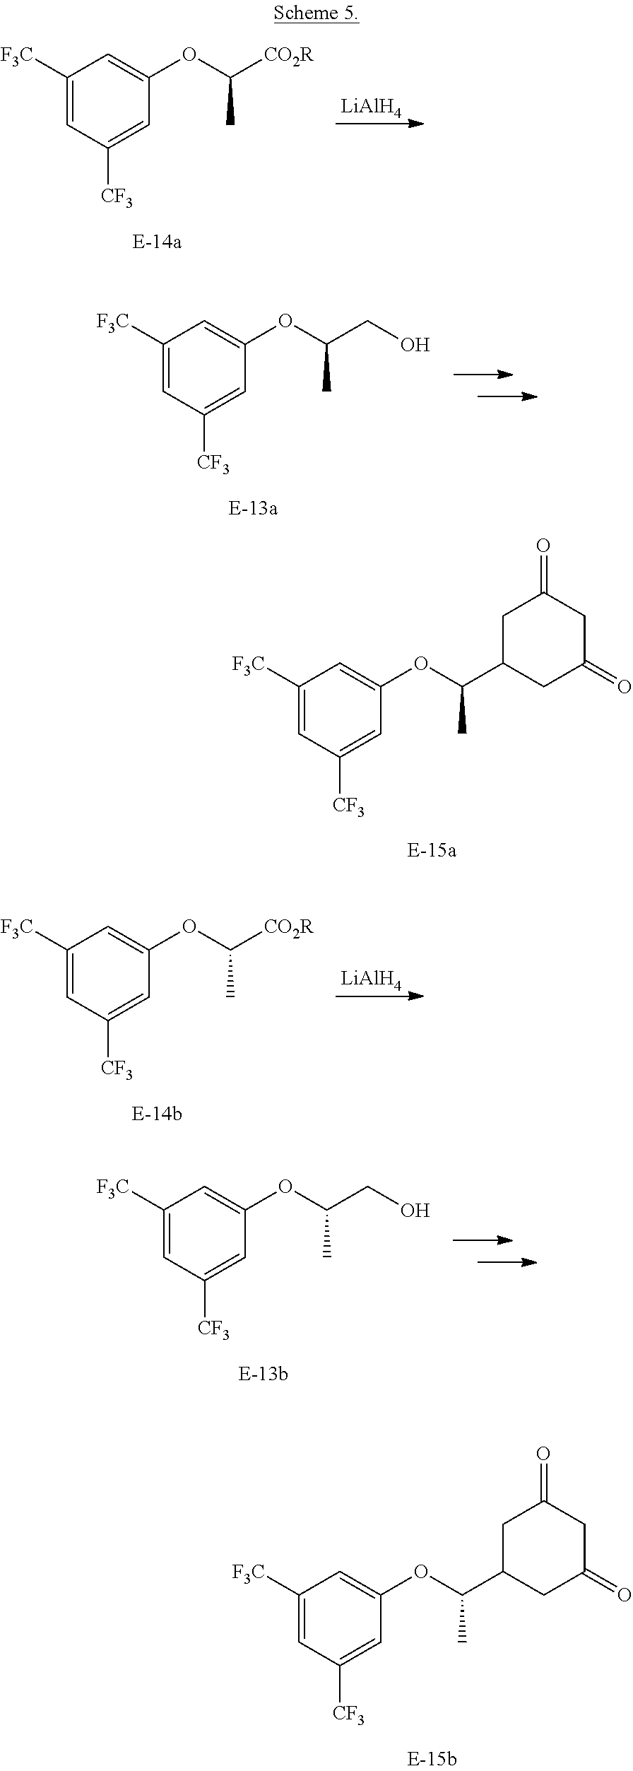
[LiAlH4].C1([F3C])=CC([CF3])=CC(OC([CO2R])C)=C1.C1([F3C])=CC([CF3])=CC(OC(CO)C)=C1.C1([F3C])=CC([CF3])=CC(OC(C2CC(=O)CC(=O)C2)C)=C1.[LiAlH4].C1([F3C])=CC([CF3])=CC(OC([CO2R])C)=C1.C1([F3C])=CC([CF3])=CC(OC(CO)C)=C1.C1([F3C])=CC([CF3])=CC(OC(C2CC(=O)CC(=O)C2)C)=C1
